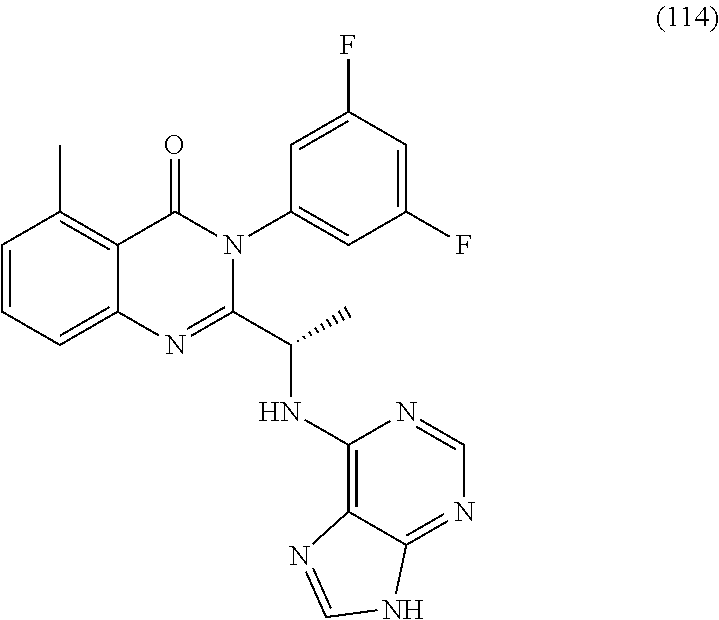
C1=CC=C2C(=C1C)C(=O)N(C1=CC(F)=CC(F)=C1)C(C(C)NC1=C3C(=NC=N1)NC=N3)=N2
